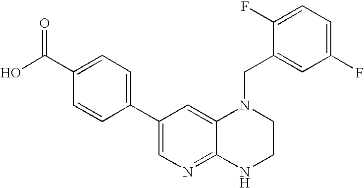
C1(C2=CN=C3C(=C2)N(CC2=CC(F)=CC=C2F)CCN3)=CC=C(C(O)=O)C=C1
